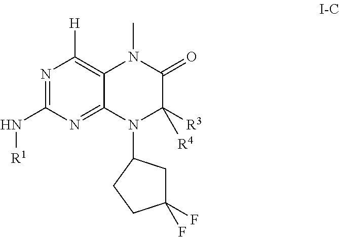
N(C1=NC([H])=C2C(=N1)N(C1CC(F)(F)CC1)C([R3])([R4])C(=O)N2C)[R1]
